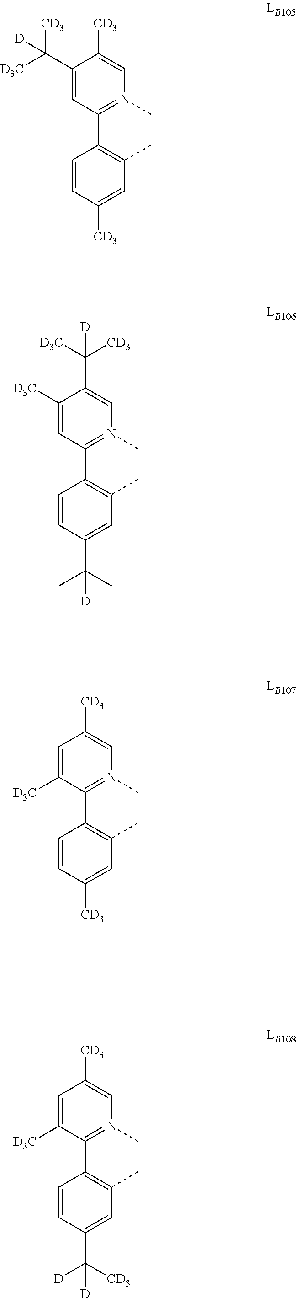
C1(C([D3C])([CD3])[D])=CC(C2=C(C)C=C([CD3])C=C2)=N(C)C=C1[CD3].C1=C([D3C])C(C2=C(C)C=C(C([D])([CD3])[D])C=C2)=N(C)C=C1[CD3].C1([D3C])=CC(C2=C(C)C=C(C(C)(C)[D])C=C2)=N(C)C=C1C([D3C])([CD3])[D].C1=C([D3C])C(C2=C(C)C=C([CD3])C=C2)=N(C)C=C1[CD3]
